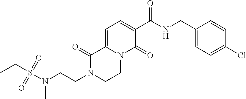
N1(CCN(S(CC)(=O)=O)C)CCN2C(=CC=C(C(NCC3=CC=C(Cl)C=C3)=O)C2=O)C1=O
